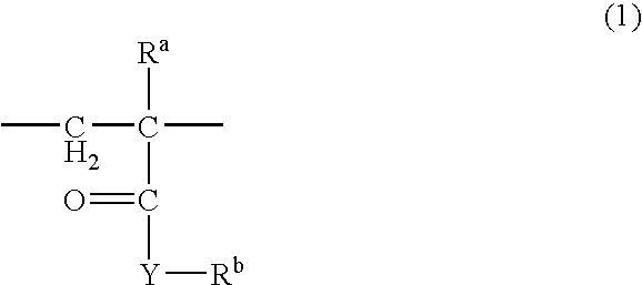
C(C([Ra])(C)C(=O)[Y][Rb])C
